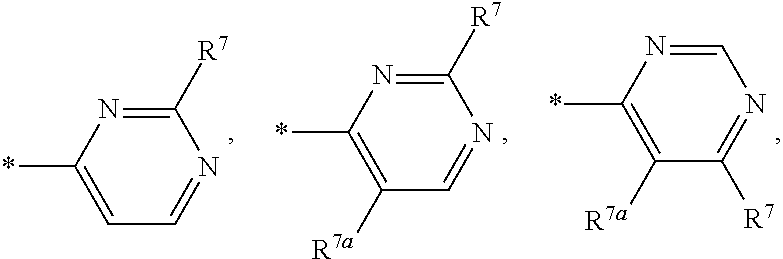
C1=NC(*)=C([R7a])C([R7])=N1.C1([R7])=NC(*)=C([R7a])C=N1.C1([R7])=NC(*)=CC=N1
